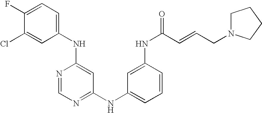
C1(NC2=CC=C(F)C(Cl)=C2)=CC(NC2=CC=CC(NC(C=CCN3CCCC3)=O)=C2)=NC=N1
